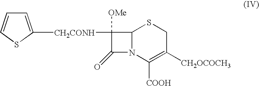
C1=C([CH2CONH]C2([OMe])C(=O)N3C2SCC([CH2OCOCH3])=C3[COOH])SC=C1
